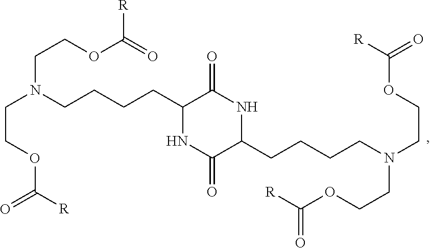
C1(CCCCN(CCOC([R])=O)CCOC(=O)[R])NC(=O)C(CCCCN(CCOC([R])=O)CCOC([R])=O)NC1=O
